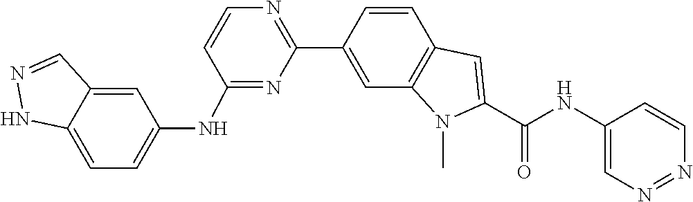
C1=CC2=C(C=C1C1=NC=CC(NC3=CC=C4NN=CC4=C3)=N1)N(C)C(C(=O)NC1=CN=NC=C1)=C2
